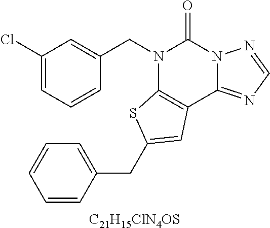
C1(Cl)=CC=CC(CN2C3=C(C4=NC=NN4C2=O)C=C(CC2=CC=CC=C2)S3)=C1.[C21H15ClN4OS]
